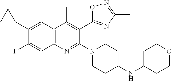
C1(C2CC2)=CC2=C(C=C1F)N=C(N1CCC(NC3CCOCC3)CC1)C(C1=NC(C)=NO1)=C2C
